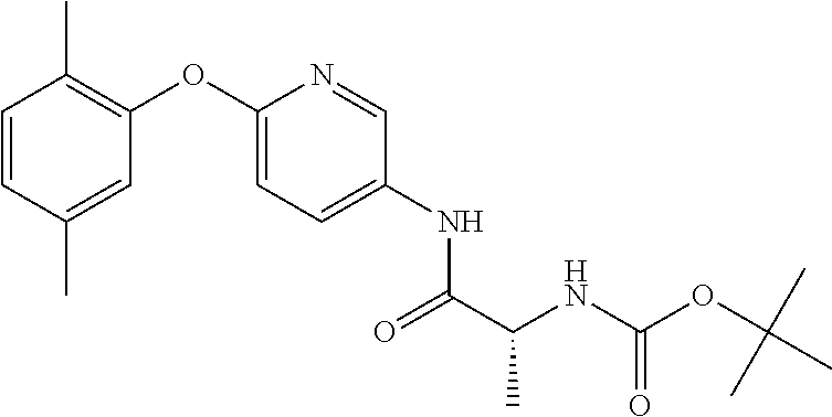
C1=C(OC2=C(C)C=CC(C)=C2)N=CC(NC(C(NC(OC(C)(C)C)=O)C)=O)=C1
